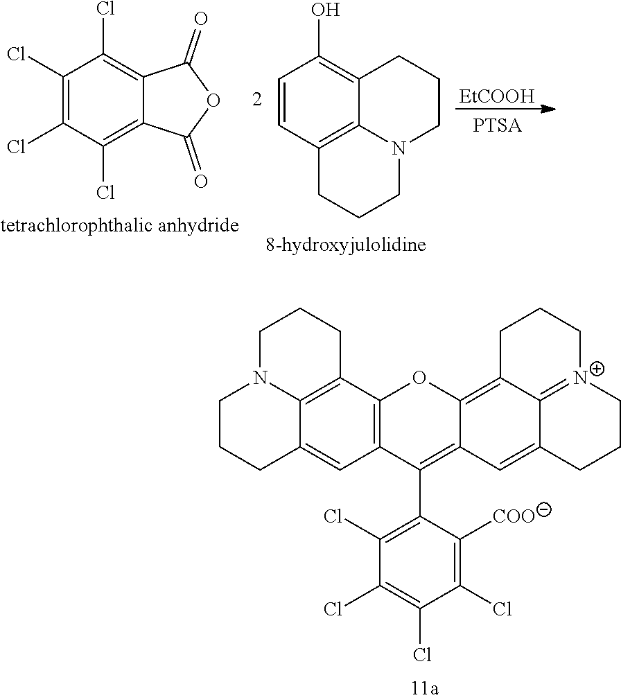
C1=CC2=C3C(=C1O)CCCN3CCC2.[EtCOOH].C1(Cl)=C(Cl)C(Cl)=C2C(=C1Cl)C(=O)OC2=O.C1CCC2=CC3=C(C4=C2N1CCC4)OC1=C2C4=[N+](CCCC4=CC1=C3C1=C(Cl)C(Cl)=C(Cl)C(Cl)=C1[COO])CCC2
